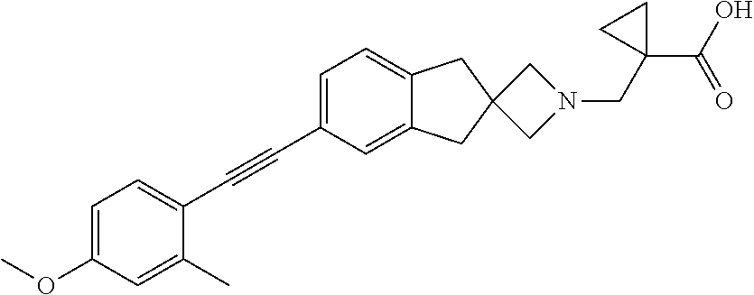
C1=C(C#CC2=CC=C(OC)C=C2C)C=C2C(=C1)CC1(C2)CN(CC2(C(O)=O)CC2)C1
